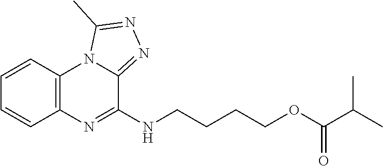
C1=CC2=C(C=C1)N=C(NCCCCOC(C(C)C)=O)C1=NN=C(C)N21
